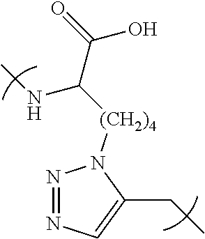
N1=NC=C(CC)N1[(CH2)4]C(C(=O)O)NC
